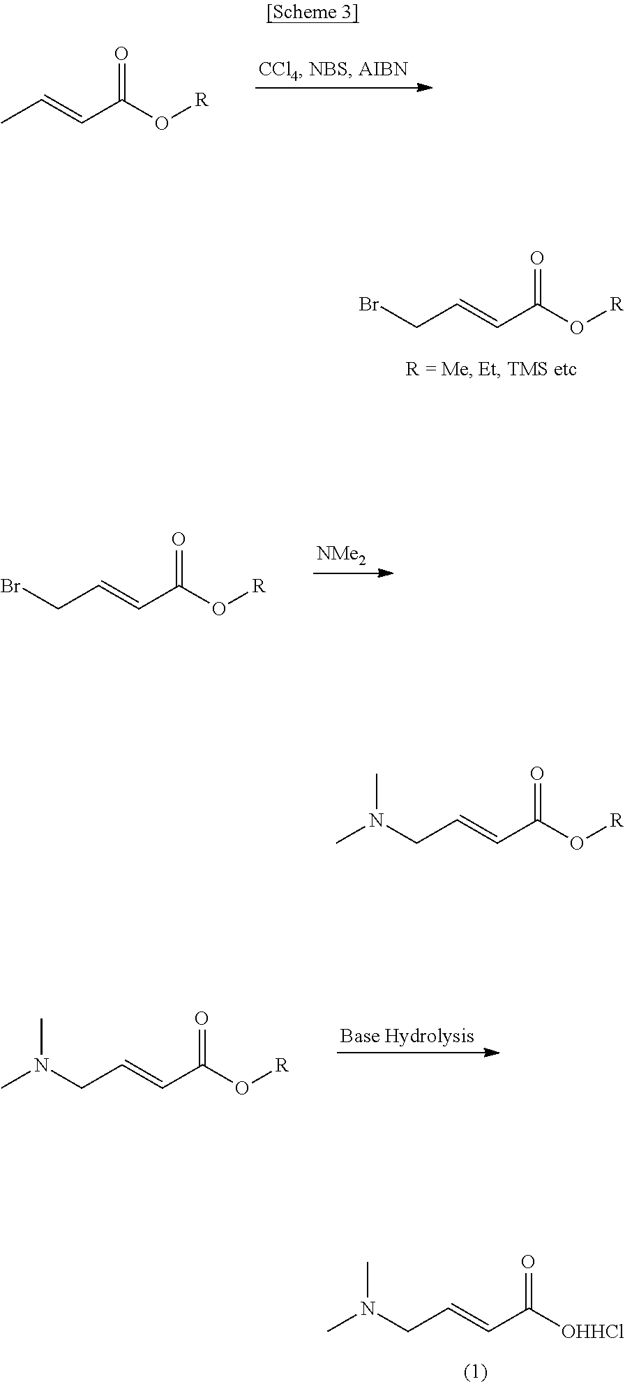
C(C=CC(O[R])=O)Br.C(C=CC([OHHCl])=O)N(C)C.CC=CC(O[R])=O.C(C=CC(O[R])=O)Br.C(C=CC(O[R])=O)N(C)C.C(C=CC(O[R])=O)N(C)C
